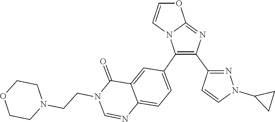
C12=NC(C3=NN(C4CC4)C=C3)=C(C3=CC=C4C(=C3)C(=O)N(CCN3CCOCC3)C=N4)N1C=CO2
